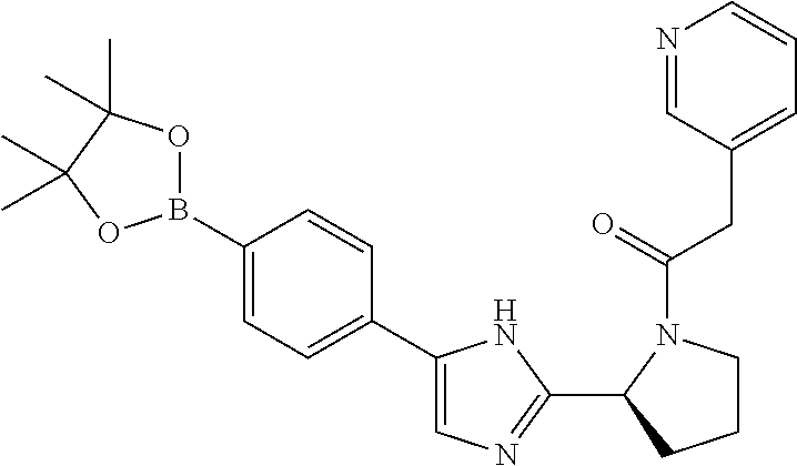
C1(C2N(C(CC3=CC=CN=C3)=O)CCC2)=NC=C(C2=CC=C(B3OC(C)(C)C(C)(C)O3)C=C2)N1
